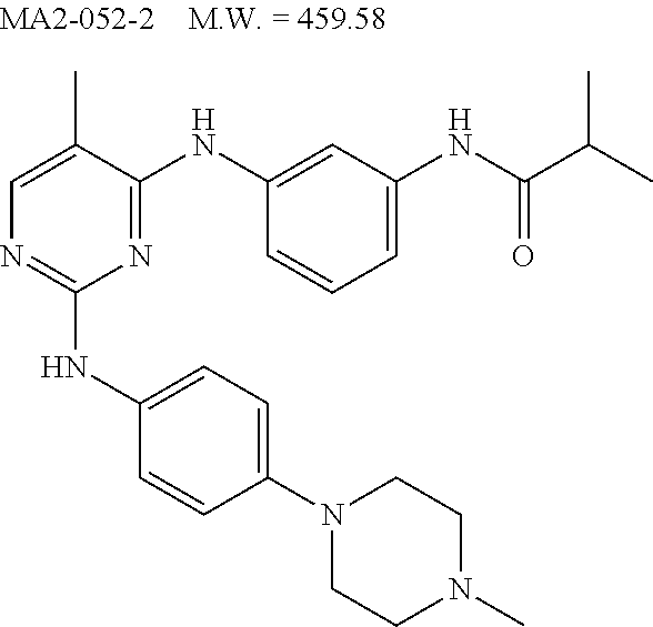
C1=C(C)C(NC2=CC(NC(C(C)C)=O)=CC=C2)=NC(NC2=CC=C(N3CCN(C)CC3)C=C2)=N1
